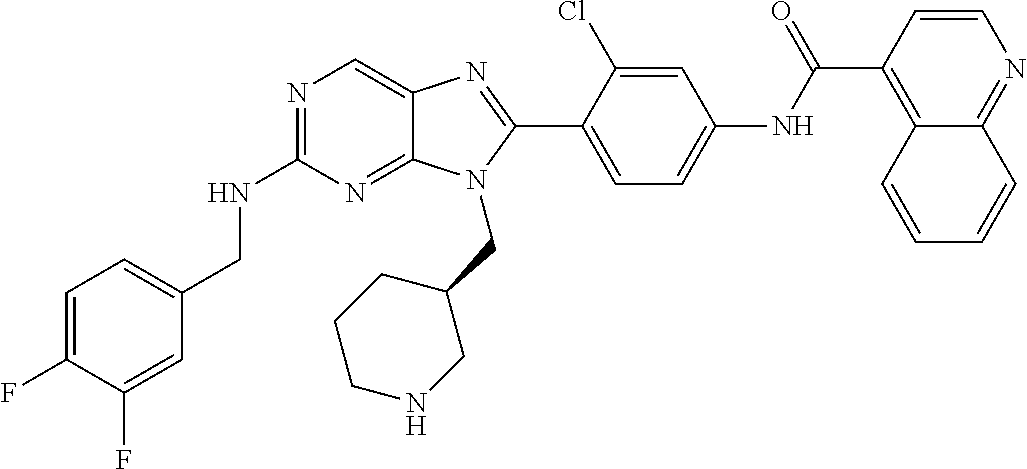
C1=C(F)C(F)=CC(CNC2=NC=C3C(=N2)N(CC2CCCNC2)C(C2=CC=C(NC(=O)C4=C5C(=NC=C4)C=CC=C5)C=C2Cl)=N3)=C1
